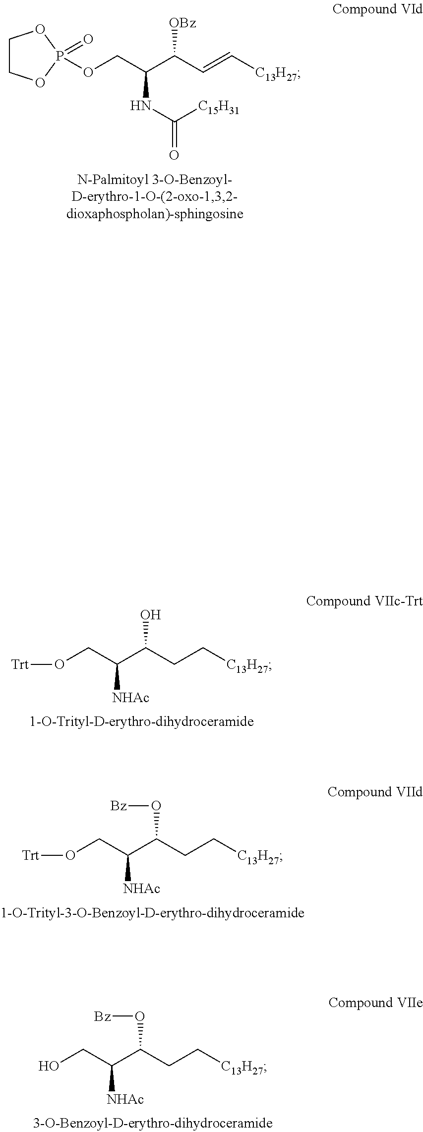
C1COP(=O)(OCC(C(C=C[C13H27])[OBz])NC([C15H31])=O)O1.[Trt]OCC(C(CC[C13H27])O)[NHAc].[Trt]OCC(C(CC[C13H27])O[Bz])[NHAc].OCC(C(CC[C13H27])O[Bz])[NHAc]
